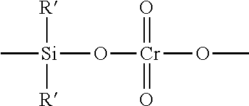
C[Si](O[Cr](OC)(=O)=O)([R])[R]
